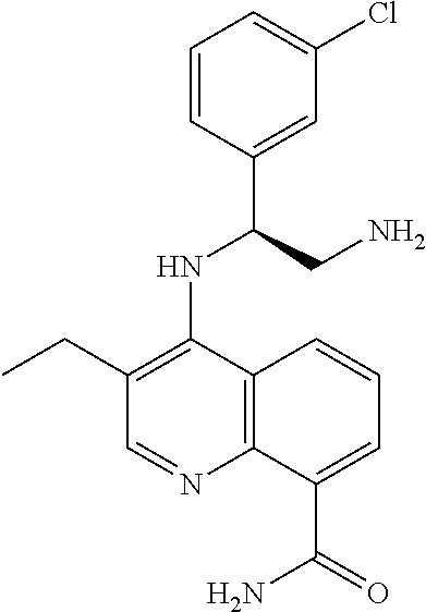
C1=CC(C(CN)NC2=C(CC)C=NC3=C2C=CC=C3C(=O)N)=CC(Cl)=C1
